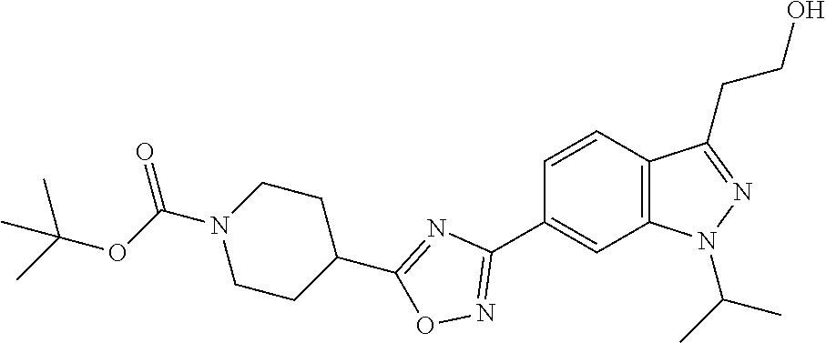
C1=CC2=C(C=C1C1=NOC(C3CCN(C(OC(C)(C)C)=O)CC3)=N1)N(C(C)C)N=C2CCO
